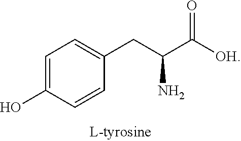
C1=C(O)C=CC(CC(C([OH])=O)N)=C1
